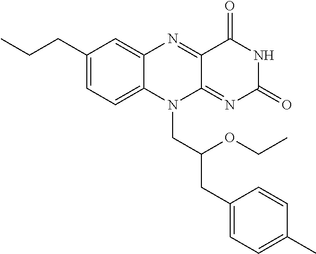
C1(CCC)=CC=C2C(=C1)N=C1C(=NC(=O)NC1=O)N2CC(CC1=CC=C(C)C=C1)OCC
